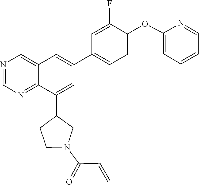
N1=CN=C2C(=C1)C=C(C1=CC=C(OC3=CC=CC=N3)C(F)=C1)C=C2C1CCN(C(C=C)=O)C1
